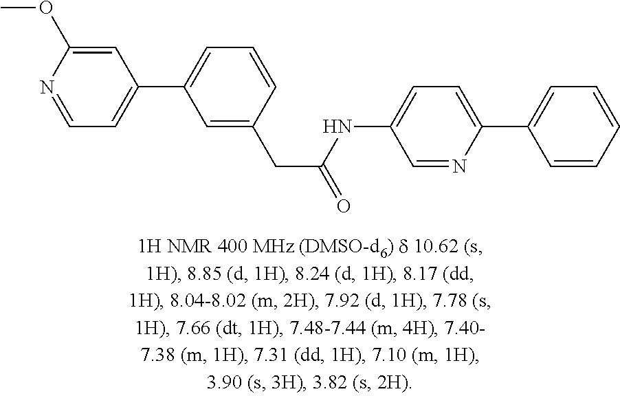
C1=C(C2=CC=CC(CC(=O)NC3=CC=C(C4=CC=CC=C4)N=C3)=C2)C=C(OC)N=C1
